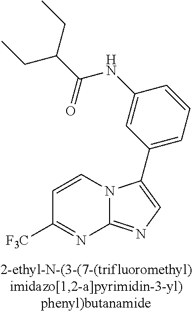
C1=CN2C(=NC=C2C2=CC=CC(NC(C(CC)CC)=O)=C2)N=C1[F3C]
